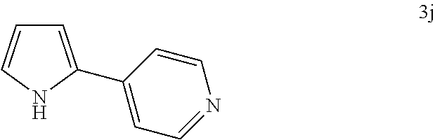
C1=C(C2=CC=NC=C2)NC=C1
